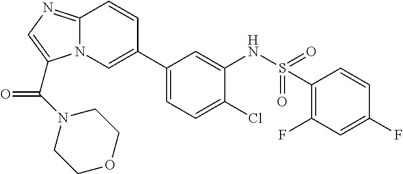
C1(C2=CN3C(=NC=C3C(N3CCOCC3)=O)C=C2)=CC=C(Cl)C(NS(=O)(=O)C2=C(F)C=C(F)C=C2)=C1
